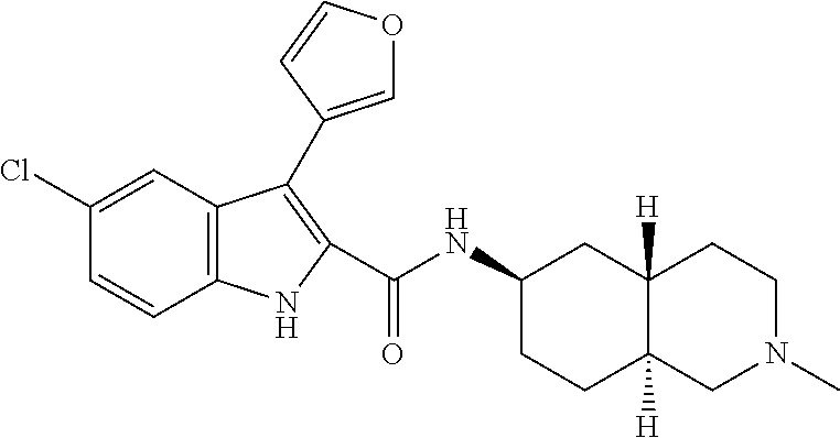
C1(Cl)=CC2=C(C=C1)NC(C(NC1CCC3([H])C([H])(C1)CCN(C)C3)=O)=C2C1=COC=C1
